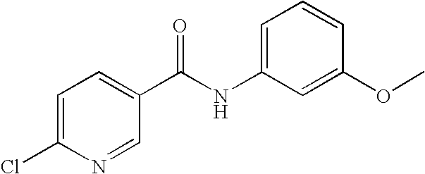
C1=C(Cl)N=CC(C(NC2=CC=CC(OC)=C2)=O)=C1
